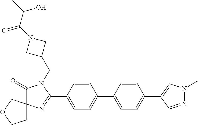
C1(=O)N(CC2CN(C(=O)C(C)O)C2)C(C2=CC=C(C3=CC=C(C4=CN(C)N=C4)C=C3)C=C2)=NC12CCOC2
